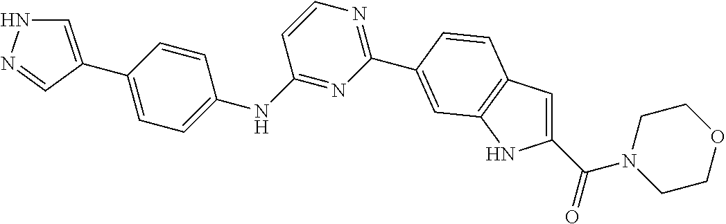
C1=C(C2=CC=C(NC3=NC(C4=CC5=C(C=C(C(=O)N6CCOCC6)N5)C=C4)=NC=C3)C=C2)C=NN1
